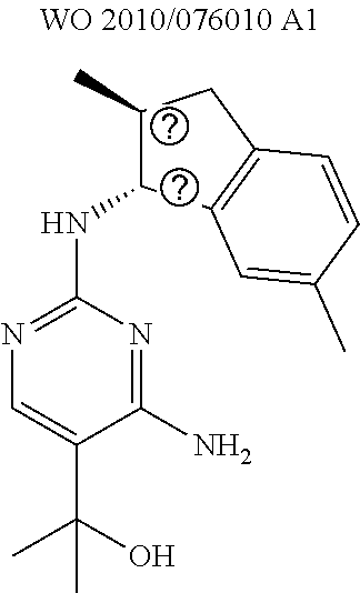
C1(C)C(NC2=NC=C(C(O)(C)C)C(N)=N2)C2=C(C1)C=CC(C)=C2
